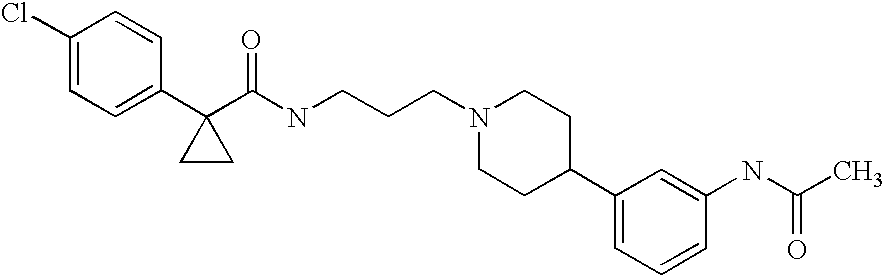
C1(Cl)=CC=C(C2(C(NCCCN3CCC(C4=CC=CC(NC(C)=O)=C4)CC3)=O)CC2)C=C1
